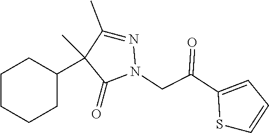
C1CCCC(C2(C)C(C)=NN(CC(C3=CC=CS3)=O)C2=O)C1
